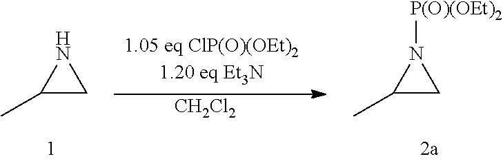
C1(C)CN1.C1(C)CN1[P(O)(OEt)2].[CH2Cl2]
